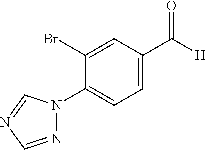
C1(Br)=CC(C([H])=O)=CC=C1N1N=CN=C1
